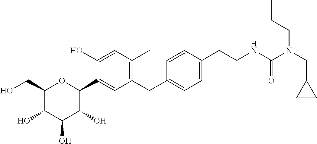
C1(CO)C(O)C(O)C(O)C(C2=CC(CC3=CC=C(CCNC(N(CCC)CC4CC4)=O)C=C3)=C(C)C=C2O)O1
